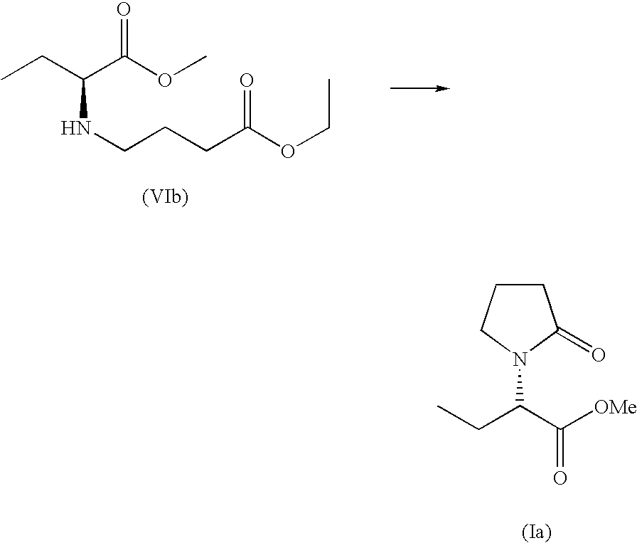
CCC(C(OC)=O)NCCCC(OCC)=O.CCC(C([OMe])=O)N1C(=O)CCC1
